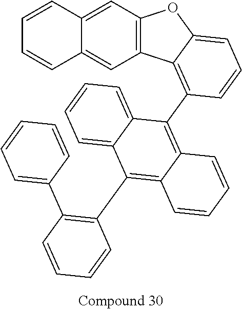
C1=CC2=CC3=C(C=C2C=C1)C1=C(C2=C4C(=C(C5=C(C6=CC=CC=C6)C=CC=C5)C5=CC=CC=C25)C=CC=C4)C=CC=C1O3
